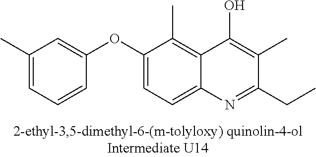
C1(C)=CC=CC(OC2=CC=C3C(=C2C)C(O)=C(C)C(CC)=N3)=C1
